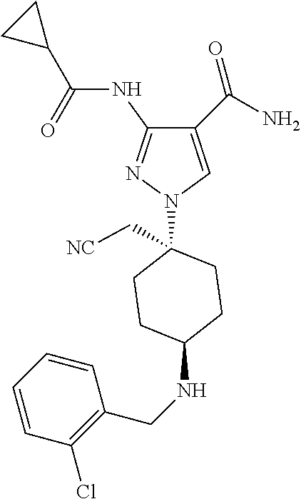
C1(C(=O)N)=CN(C2(C[NC])CCC(NCC3=C(Cl)C=CC=C3)CC2)N=C1NC(C1CC1)=O
